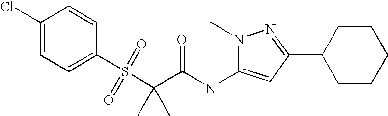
C1(Cl)=CC=C(S(C(C)(C(NC2=CC(C3CCCCC3)=NN2C)=O)C)(=O)=O)C=C1
